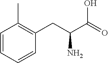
C1=CC=CC(CC(C(=O)O)N)=C1C
